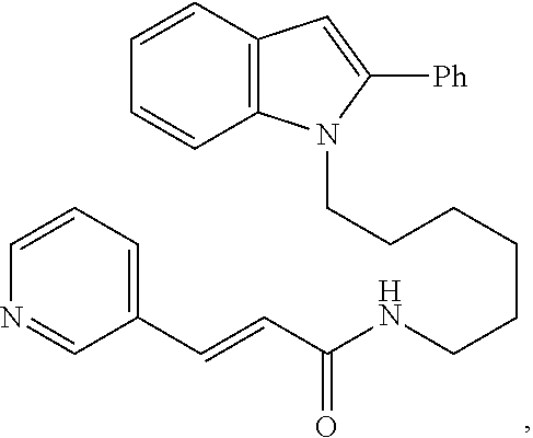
C12=C(C=CC=C1)C=C([Ph])N2CCCCCCNC(C=CC1=CC=CN=C1)=O
